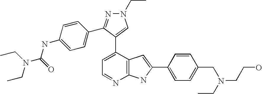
C1=C(C2=CN(CC)N=C2C2=CC=C(NC(N(CC)CC)=O)C=C2)C2=C(N=C1)NC(C1=CC=C(CN(CCO)CC)C=C1)=C2
